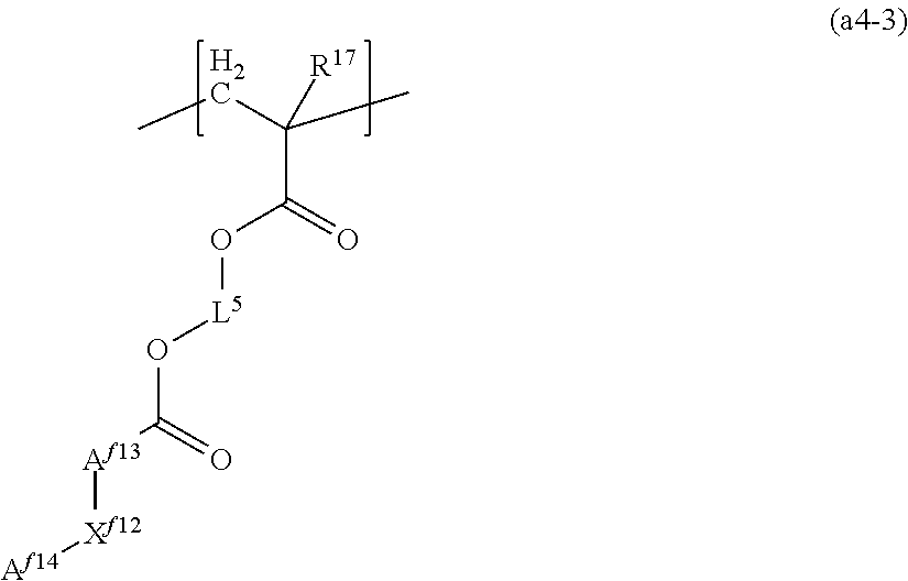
CCC(C)([R17])C(=O)O[L5]OC([Af13][Xf12][Af14])=O
